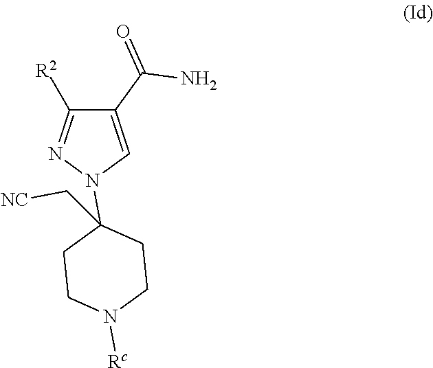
C1(C(=O)N)=CN(C2(C[NC])CCN([Rc])CC2)N=C1[R2]
